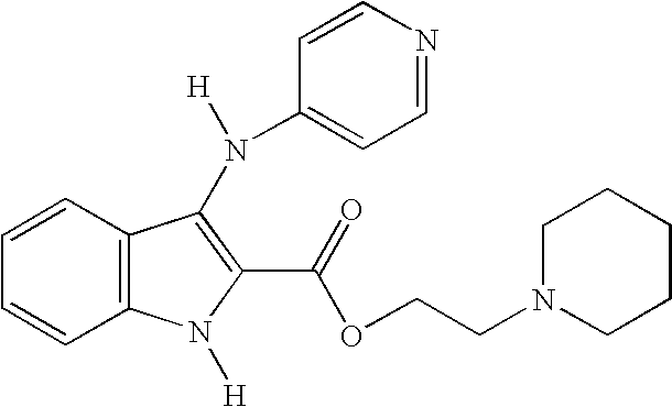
C1=CC2=C(C=C1)C(N(C1=CC=NC=C1)[H])=C(C(OCCN1CCCCC1)=O)N2[H]
